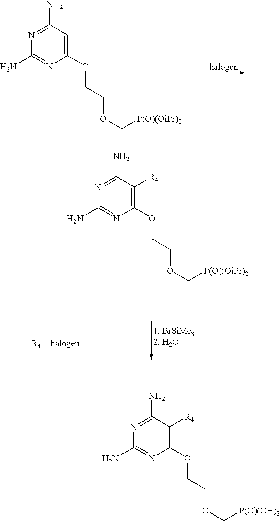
N1=C(N)C=C(OCCOC[P(O)(OiPr)2])N=C1N.N1=C(N)C([R4])=C(OCCOC[P(O)(OiPr)2])N=C1N.N1=C(N)C([R4])=C(OCCOC[P(O)(OH)2])N=C1N
